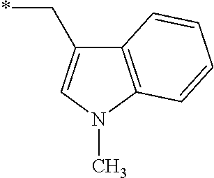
C1(C*)=CN(C)C2=C1C=CC=C2
